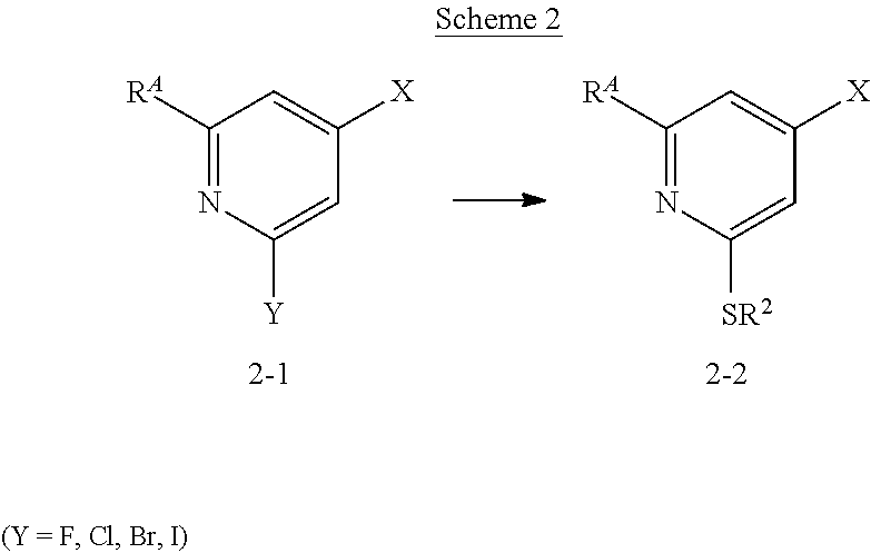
C1([RA])=NC([Y])=CC([X])=C1.C1([RA])=NC([SR2])=CC([X])=C1
